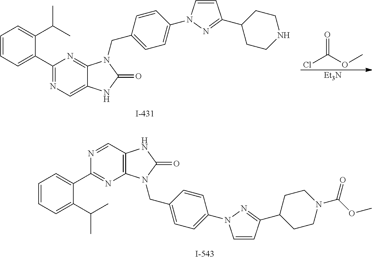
C1=NC(C2=CC=CC=C2C(C)C)=NC2=C1NC(=O)N2CC1=CC=C(N2N=C(C3CCN(C(OC)=O)CC3)C=C2)C=C1.C1=C2C(=NC(C3=CC=CC=C3C(C)C)=N1)N(CC1=CC=C(N3N=C(C4CCNCC4)C=C3)C=C1)C(=O)N2.ClC(OC)=O.[Et3N]
